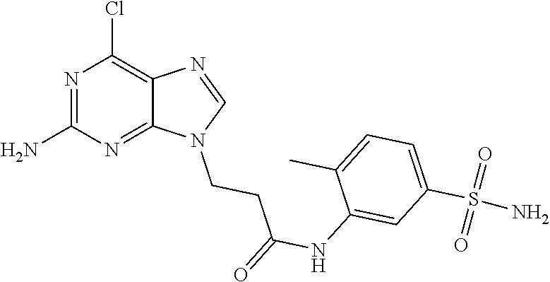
N1=C(N)N=C2C(=C1Cl)N=CN2CCC(NC1=CC(S(=O)(=O)N)=CC=C1C)=O
